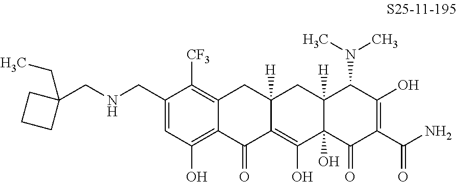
C1=C(CNCC2(CC)CCC2)C([CF3])=C2C(=C1O)C(=O)C1=C(O)C3(O)C([H])(CC1([H])C2)C(N(C)C)C(O)=C(C(N)=O)C3=O
